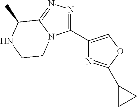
C1(C2=COC(C3CC3)=N2)=NN=C2N1CCNC2C
